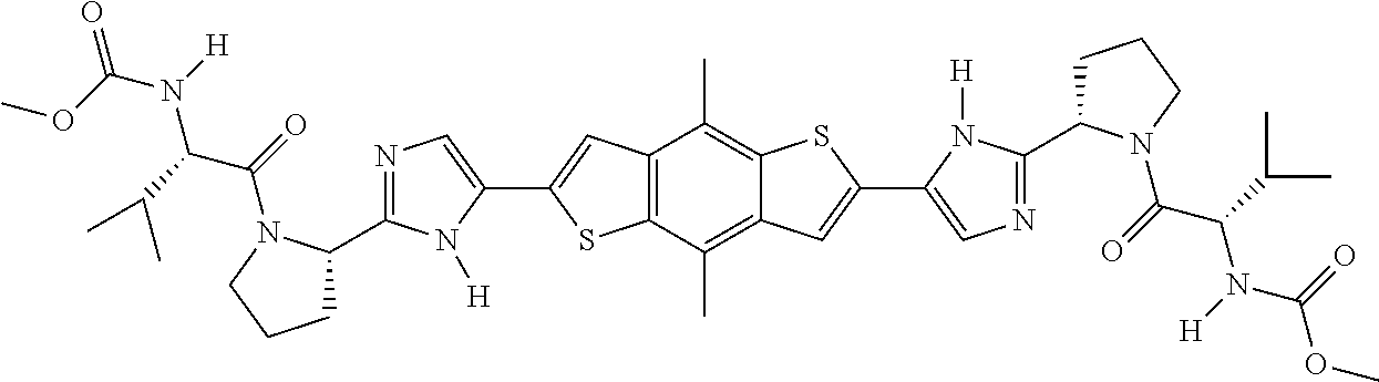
C12=C(C(C)=C3C(=C1C)SC(C1=CN=C(C4CCCN4C(=O)C(C(C)C)N([H])C(=O)OC)N1[H])=C3)SC(C1=CN=C(C3CCCN3C(=O)C(C(C)C)N([H])C(OC)=O)N1[H])=C2
